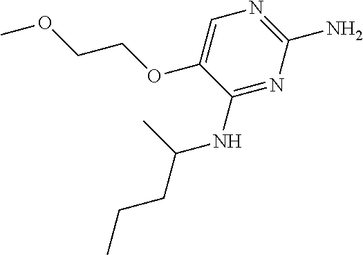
C1(NC(C)CCC)=NC(N)=NC=C1OCCOC
